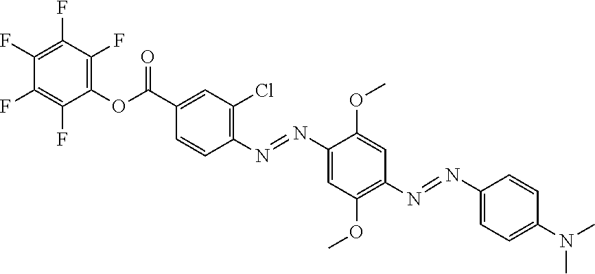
C1(C(OC2=C(F)C(F)=C(F)C(F)=C2F)=O)=CC(Cl)=C(N=NC2=CC(OC)=C(N=NC3=CC=C(N(C)C)C=C3)C=C2OC)C=C1
